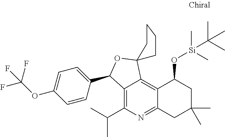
C12=C3C(=C(C(C)C)N=C1CC(C)(C)CC2O[Si](C)(C)C(C)(C)C)C(C1=CC=C(OC(F)(F)F)C=C1)OC31CCCC1
